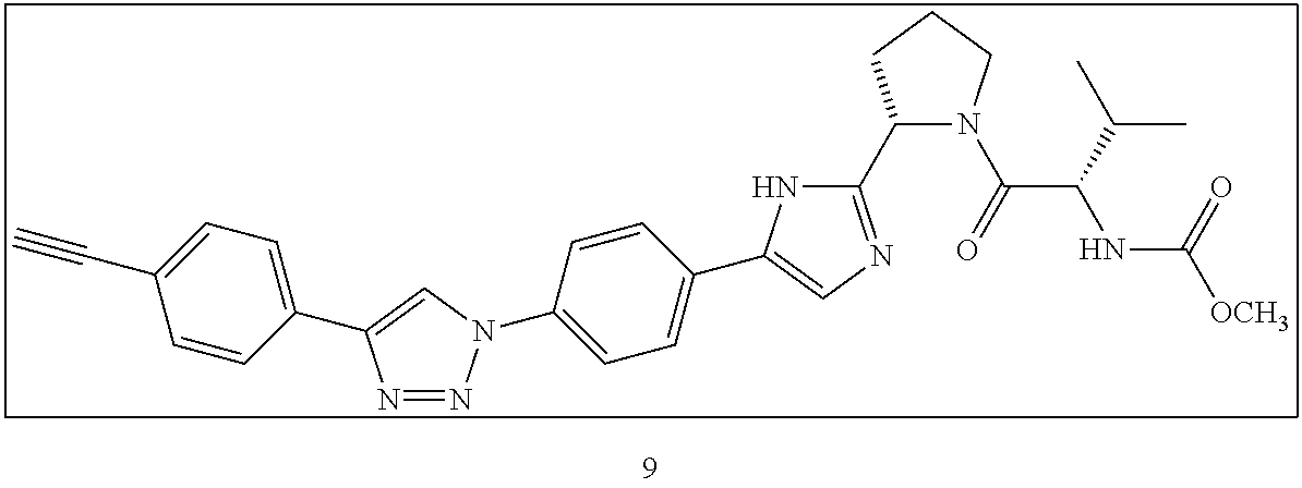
N1=NN(C2=CC=C(C3=CN=C(C4N(C(=O)C(C(C)C)NC(=O)[OCH3])CCC4)N3)C=C2)C=C1C1=CC=C(C#C)C=C1
